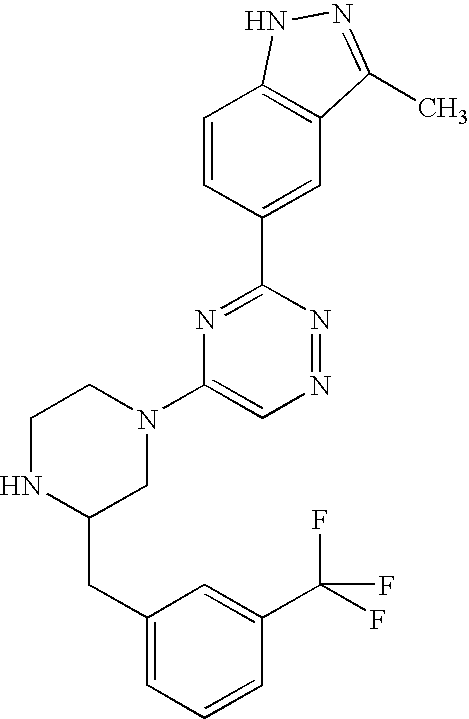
C1=CC(C2=NC(N3CCNC(CC4=CC=CC(C(F)(F)F)=C4)C3)=CN=N2)=CC2=C1NN=C2C
